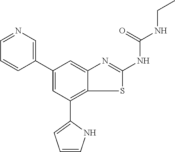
C1(C2=CN=CC=C2)=CC(C2=CC=CN2)=C2C(=C1)N=C(NC(NCC)=O)S2
